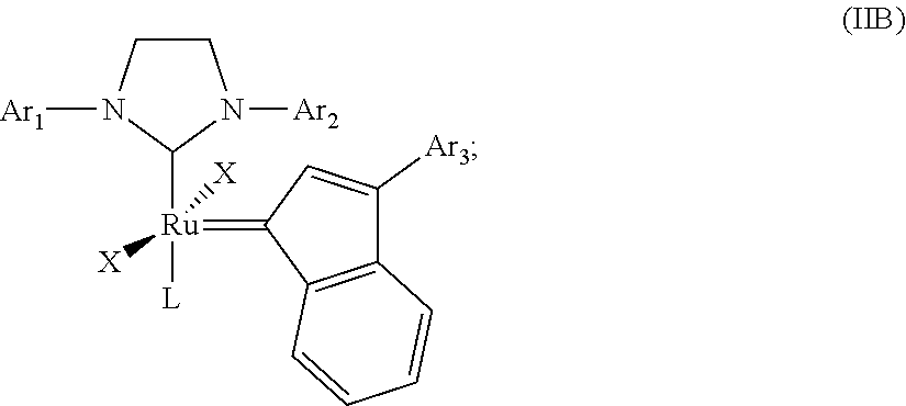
C1CN([Ar1])C([Ru]([L])([X])([X])=C2C3=C(C([Ar3])=C2)C=CC=C3)N1[Ar2]
